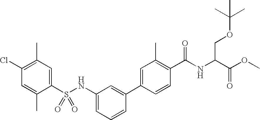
C1(S(NC2=CC=CC(C3=CC(C)=C(C(NC(C(OC)=O)COC(C)(C)C)=O)C=C3)=C2)(=O)=O)=CC(C)=C(Cl)C=C1C
